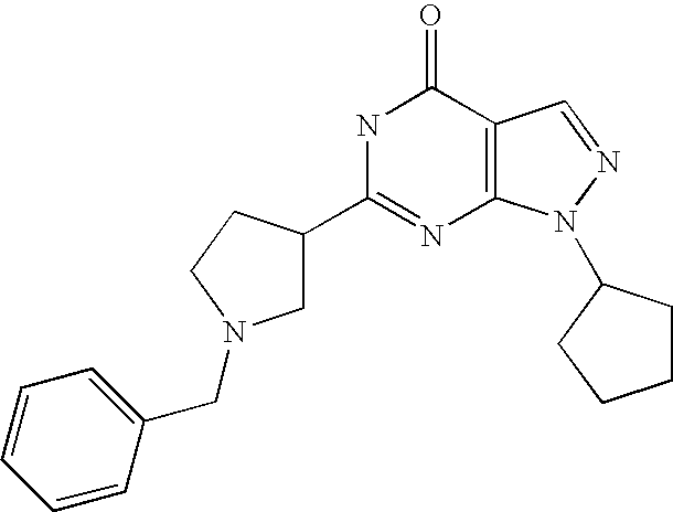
C1(C2CN(CC3=CC=CC=C3)CC2)=NC2=C(C(=O)N1)C=NN2C1CCCC1
